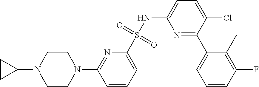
C1CN(C2=NC(S(NC3=CC=C(Cl)C(C4=CC=CC(F)=C4C)=N3)(=O)=O)=CC=C2)CCN1C1CC1
